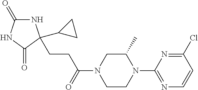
N1C(=O)NC(=O)C1(C1CC1)CCC(N1CCN(C2=NC=CC(Cl)=N2)C(C)C1)=O
